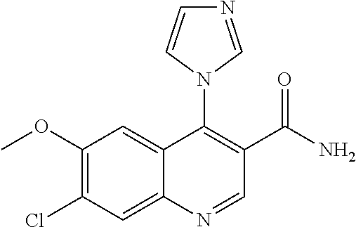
C1(OC)=C(Cl)C=C2C(=C1)C(N1C=NC=C1)=C(C(N)=O)C=N2
